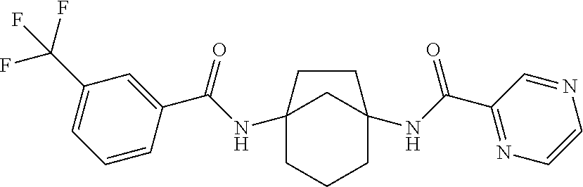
C12(NC(C3=CC(C(F)(F)F)=CC=C3)=O)CCCC(NC(C3=NC=CN=C3)=O)(C1)CC2
